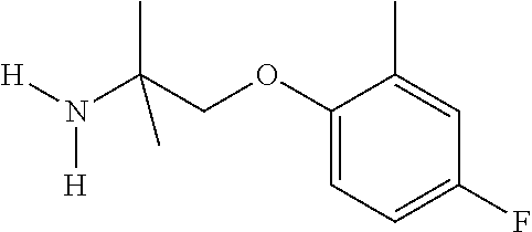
C1(OCC(N([H])[H])(C)C)=CC=C(F)C=C1C
